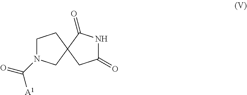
C(=O)([A1])N1CCC2(C1)C(=O)NC(=O)C2
